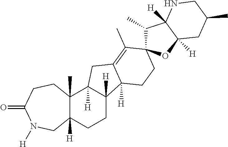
C12([H])C(C)(C3([H])C([H])(CC1)C1([H])C(=C(C)C4(C(C)C5([H])C([H])(O4)CC(C)CN5)CC1)C3)CCC(=O)N([H])C2
